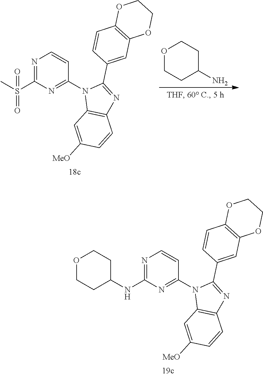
N1=C(S(C)(=O)=O)N=C(N2C3=C(N=C2C2=CC4=C(C=C2)OCCO4)C=CC([MeO])=C3)C=C1.O1CCC(N)CC1.N1=C(NC2CCOCC2)N=C(N2C3=C(N=C2C2=CC4=C(C=C2)OCCO4)C=CC([MeO])=C3)C=C1
